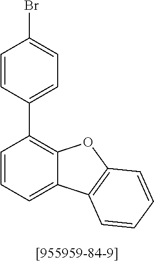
C1=CC(C2=C3C(=CC=C2)C2=C(O3)C=CC=C2)=CC=C1Br
